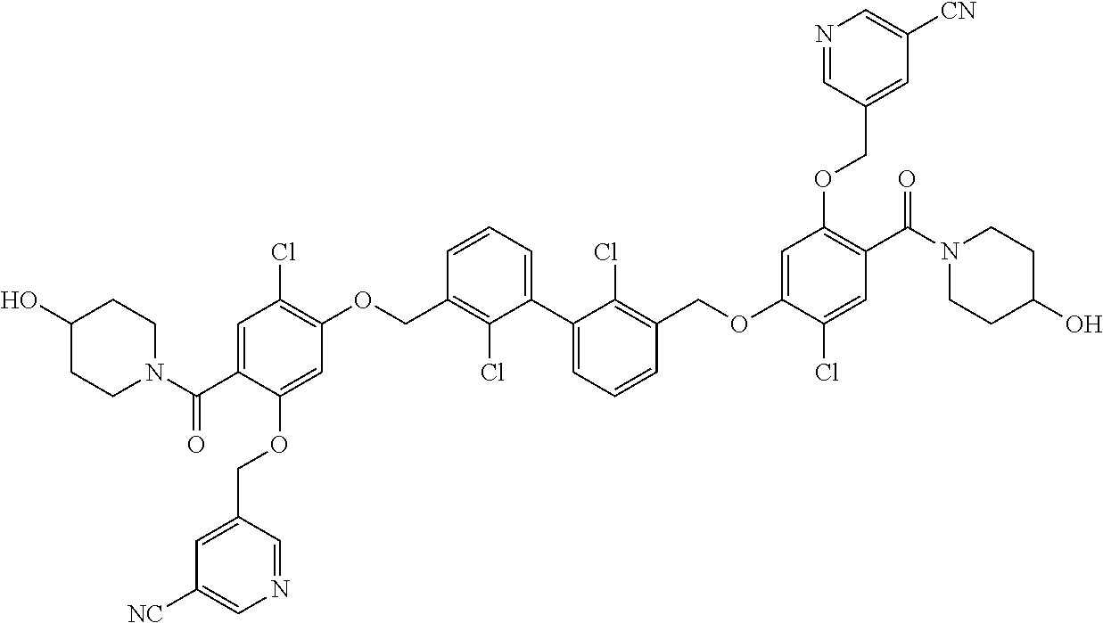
C1=C(C(N2CCC(O)CC2)=O)C(OCC2=CC([NC])=CN=C2)=CC(OCC2=C(Cl)C(C3=CC=CC(COC4=CC(OCC5=CC([CN])=CN=C5)=C(C(=O)N5CCC(O)CC5)C=C4Cl)=C3Cl)=CC=C2)=C1Cl
